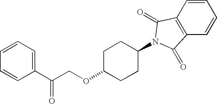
C1=CC2=C(C=C1)C(=O)N(C1CCC(OCC(C3=CC=CC=C3)=O)CC1)C2=O
